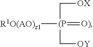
[R1O(AO)z1][(P](=[O)])(C[OX])C[OY]
